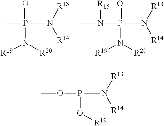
CP(N([R14])[R13])(=O)N([R20])[R19].N(P(N([R14])[R13])(=O)N([R20])[R19])([R15])C.O(P(N([R14])[R13])O[R19])C
